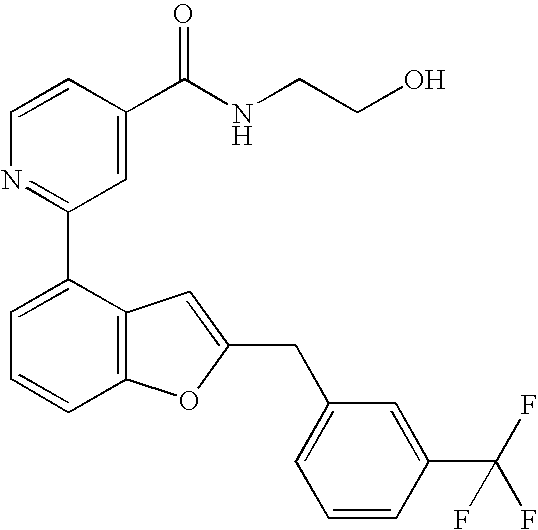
C1=CC(C(NCCO)=O)=CC(C2=CC=CC3=C2C=C(CC2=CC=CC(C(F)(F)F)=C2)O3)=N1
